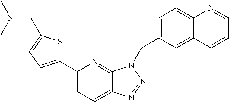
C1(C2=CC=C(CN(C)C)S2)=CC=C2C(=N1)N(CC1=CC=C3C(=C1)C=CC=N3)N=N2
